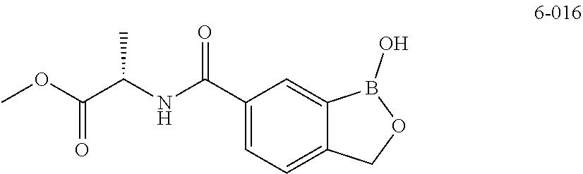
C1(C(NC(C(OC)=O)C)=O)=CC=C2C(=C1)B(O)OC2
